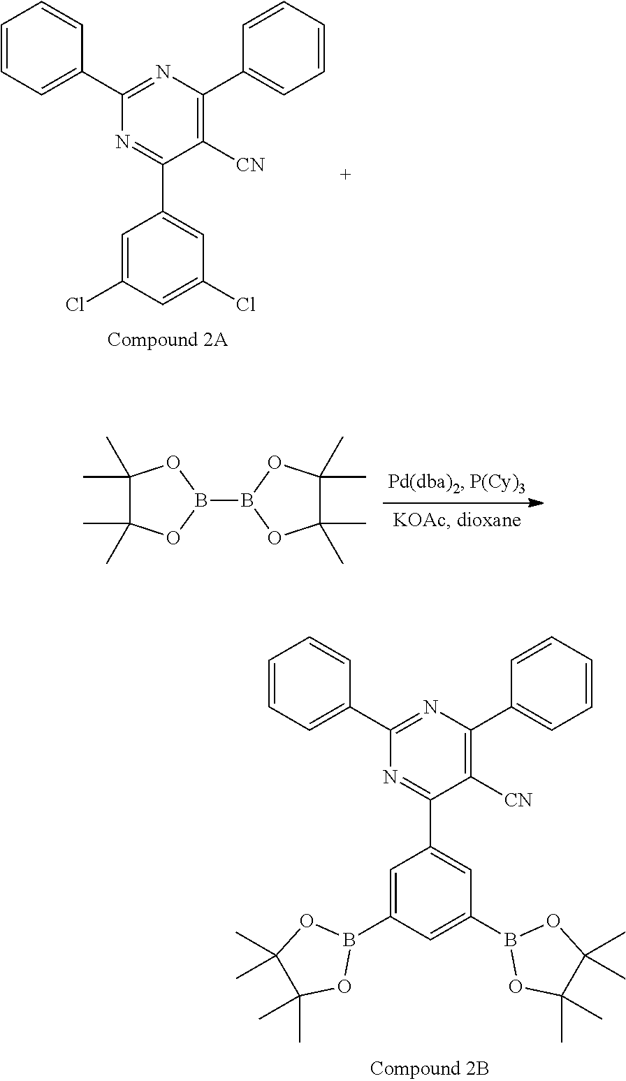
C1=CC=C(C2=NC(C3=CC=CC=C3)=C([CN])C(C3=CC(B4OC(C)(C)C(C)(C)O4)=CC(B4OC(C)(C)C(C)(C)O4)=C3)=N2)C=C1.C1=CC=C(C2=NC(C3=CC=CC=C3)=C([CN])C(C3=CC(Cl)=CC(Cl)=C3)=N2)C=C1.C1(C)(C)C(C)(C)OB(B2OC(C)(C)C(C)(C)O2)O1
